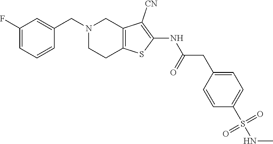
C1(F)=CC=CC(CN2CC3=C(CC2)SC(NC(CC2=CC=C(S(=O)(=O)NC)C=C2)=O)=C3[CN])=C1
